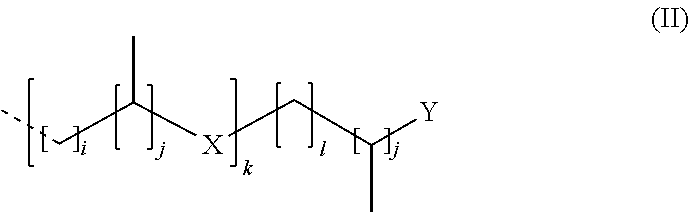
CCC([X]CC([Y])C)C
